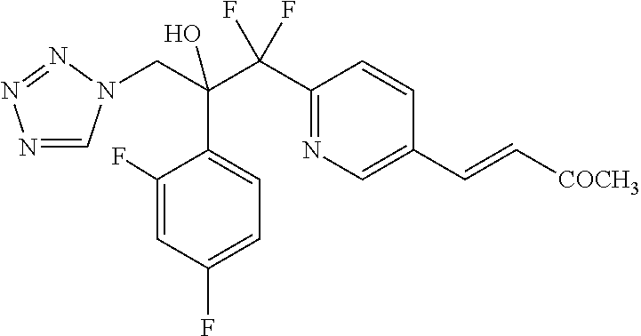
N1=CN(CC(C(C2=NC=C(C=C[COCH3])C=C2)(F)F)(O)C2=CC=C(F)C=C2F)N=N1
